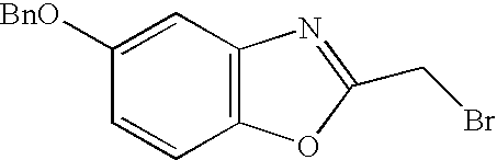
C12=C(C=C([BnO])C=C1)N=C(CBr)O2
